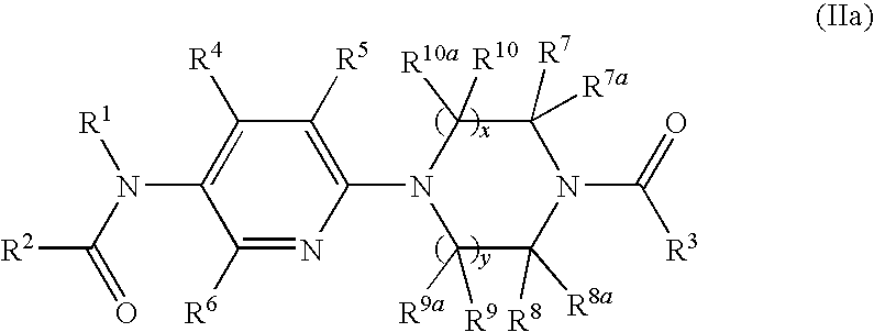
C1(N2C([R9a])([R9])C([R8a])([R8])N(C(=O)[R3])C([R7])([R7a])C2([R10a])[R10])=C([R5])C([R4])=C(N(C(=O)[R2])[R1])C([R6])=N1
